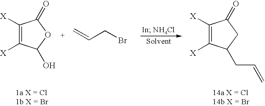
C1([X])=C([X])C(O)OC1=O.C=CCBr.C1([X])=C([X])C(CC=C)CC1=O
